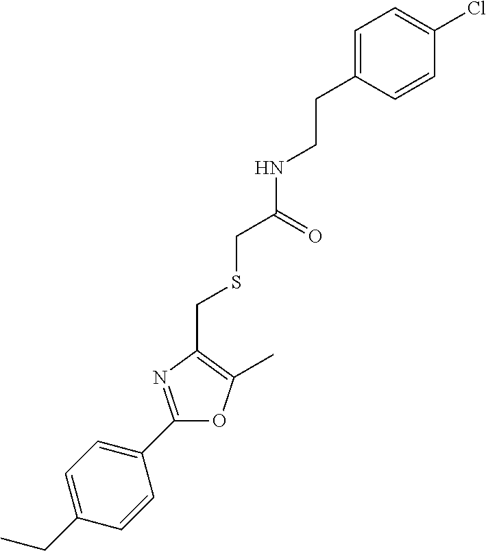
C1(CC)=CC=C(C2=NC(CSCC(NCCC3=CC=C(Cl)C=C3)=O)=C(C)O2)C=C1
